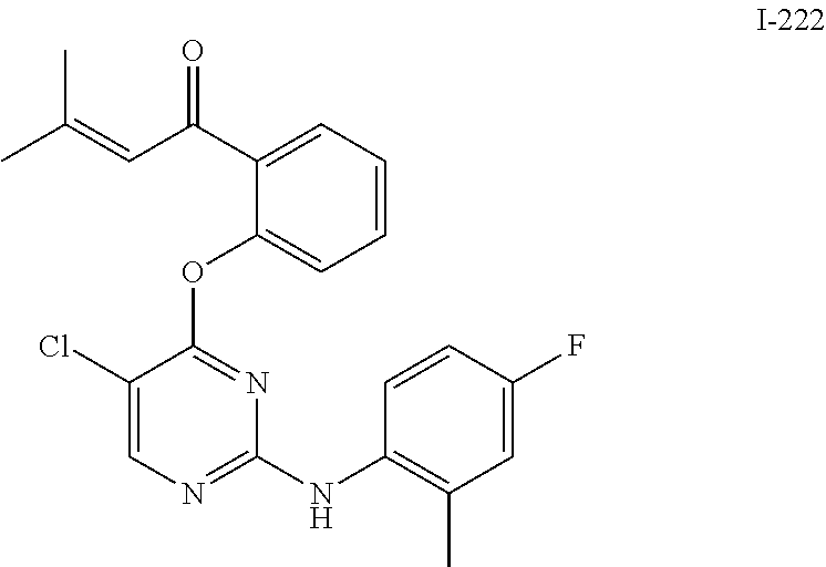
C1(Cl)=CN=C(NC2=C(C)C=C(F)C=C2)N=C1OC1=CC=CC=C1C(C=C(C)C)=O
